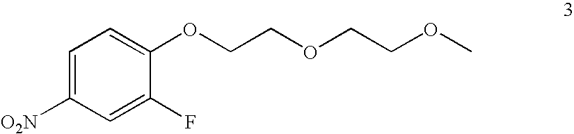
O(CCOCCOC)C1=CC=C([NO2])C=C1F
